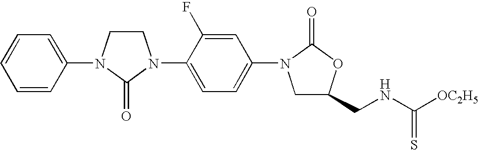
C1CN(C2=CC=CC=C2)C(=O)N1C1=CC=C(N2CC(CNC([OC2H5])=S)OC2=O)C=C1F
